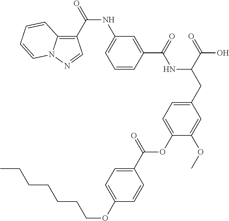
C1=CC(C(=O)NC(CC2=CC=C(OC(C3=CC=C(OCCCCCCC)C=C3)=O)C(OC)=C2)C(=O)O)=CC(NC(=O)C2=C3N(N=C2)C=CC=C3)=C1
